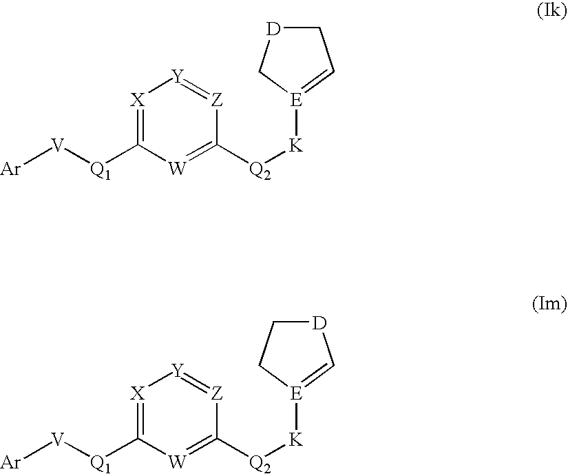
[Ar][V][Q1]C1=[X][Y]=[Z]C([Q2][K][E]2=CC[D]C2)=[W]1.[Ar][V][Q1]C1=[X][Y]=[Z]C([Q2][K][E]2=C[D]CC2)=[W]1
